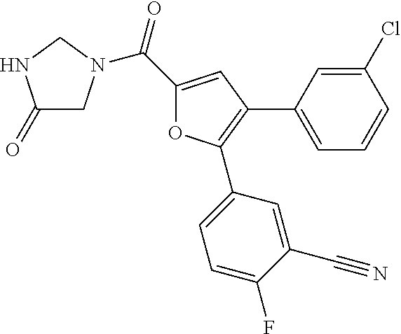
C1(C(=O)N2CC(=O)NC2)=CC(C2=CC=CC(Cl)=C2)=C(C2=CC=C(F)C(C#N)=C2)O1
